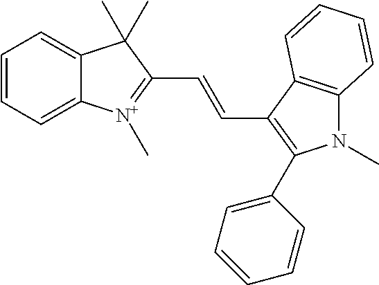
N1(C)C2=C(C(C=CC3=[N+](C)C4=CC=CC=C4C3(C)C)=C1C1=CC=CC=C1)C=CC=C2
